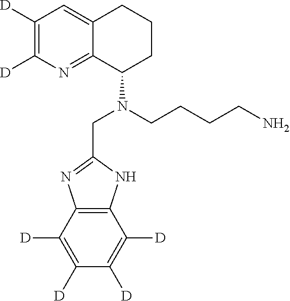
C12=C(C([D])=C([D])C([D])=C1[D])N=C(CN(C1CCCC3=CC([D])=C([D])N=C13)CCCCN)N2
